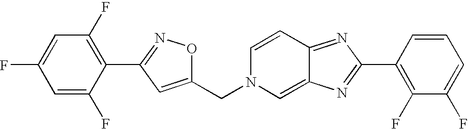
C1=CC2=NC(C3=C(F)C(F)=CC=C3)=NC2=CN1CC1=CC(C2=C(F)C=C(F)C=C2F)=NO1
